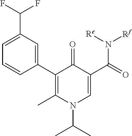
C1(C2=C(C)N(C(C)C)C=C(C(=O)N([Re])[Rf])C2=O)=CC(C(F)F)=CC=C1
